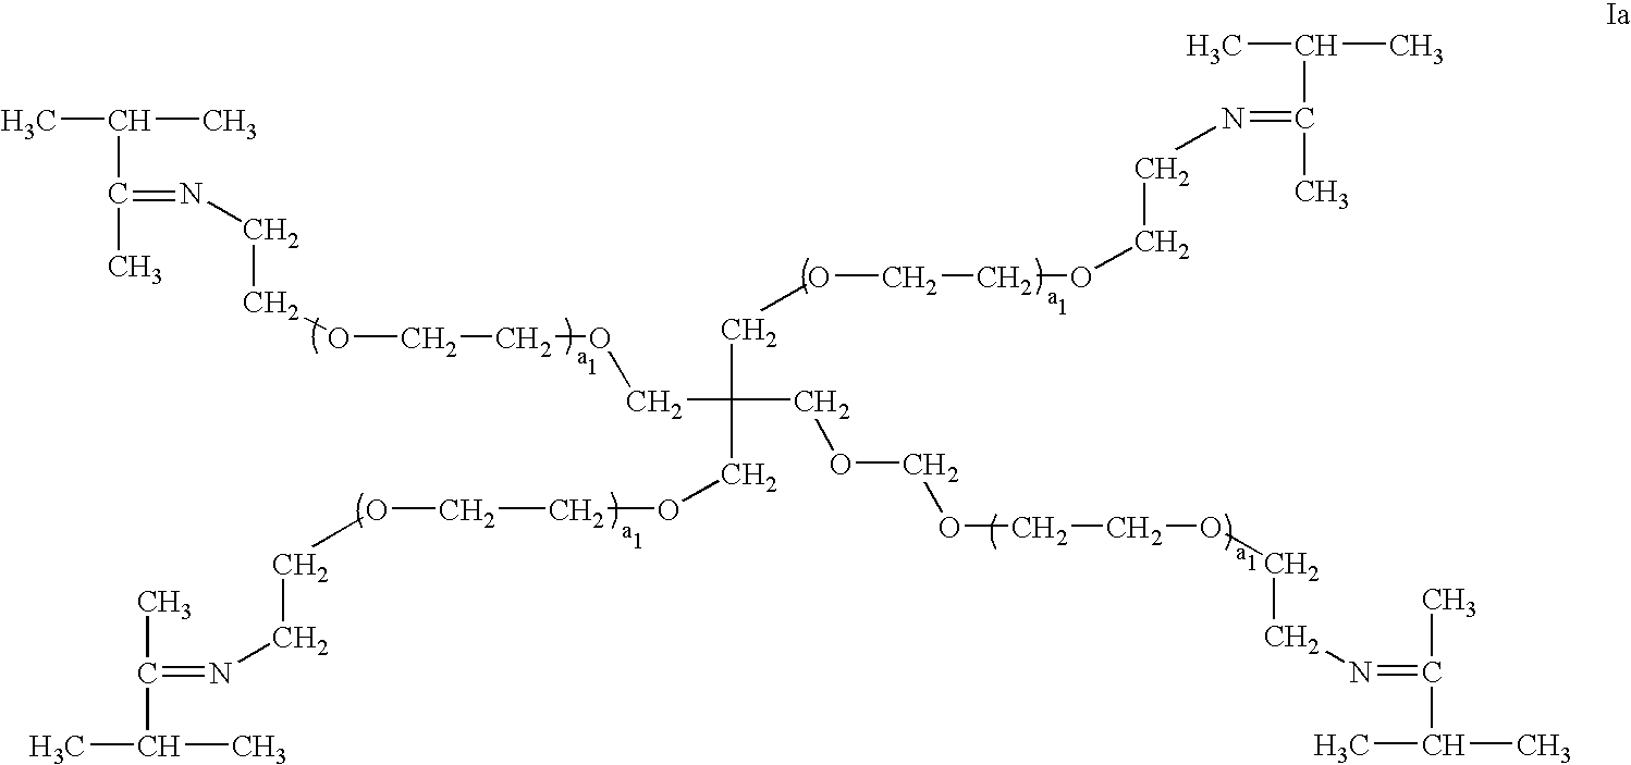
CC(C(=NCCOCCOCC(COCCOCCN=C(C(C)C)C)(COCOCCOCCN=C(C)C(C)C)COCCOCCN=C(C)C(C)C)C)C
